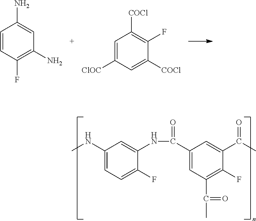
C1=CC(F)=C(N)C=C1N.C1([ClOC])=CC([COCl])=C(F)C([COCl])=C1.CNC1=CC=C(F)C(NC(=O)C2=CC(C(=O)C)=C(F)C(C(C)=O)=C2)=C1
